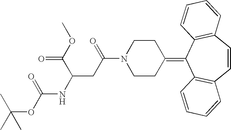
N1(C(=O)CC(NC(OC(C)(C)C)=O)C(OC)=O)CCC(=C2C3=C(C=CC4=C2C=CC=C4)C=CC=C3)CC1
